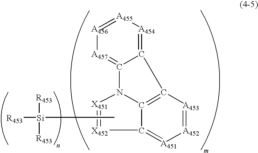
C12=[A454][A455]=[A456][A457]=C1N1C3=C2[A453]=[A452][A451]=C3[X452]=[X451]1.C[Si]([R453])([R453])[R453]
